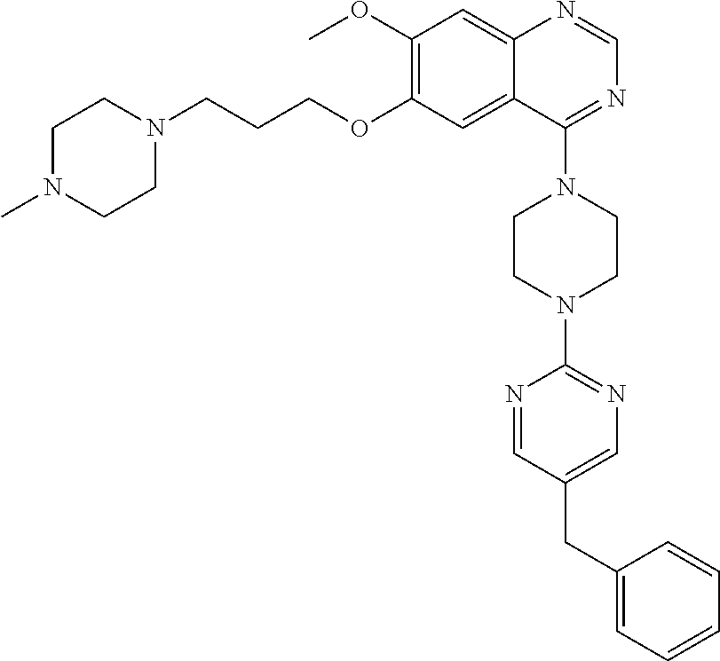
C12=CC(OC)=C(OCCCN3CCN(C)CC3)C=C1C(N1CCN(C3=NC=C(CC4=CC=CC=C4)C=N3)CC1)=NC=N2
